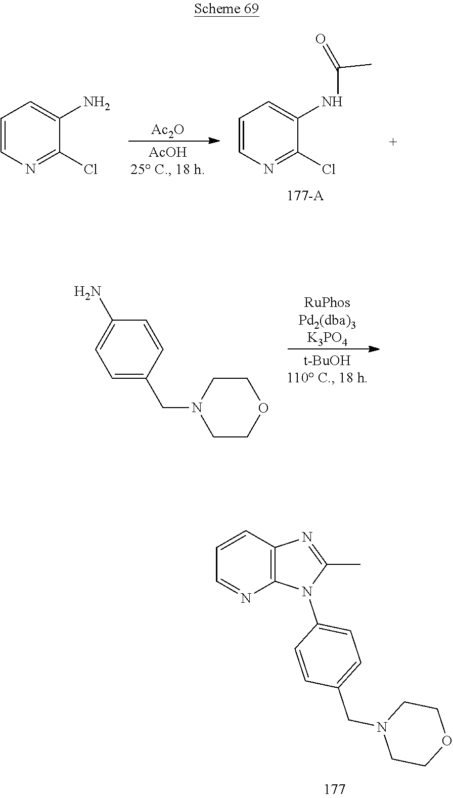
C1=CN=C(Cl)C(N)=C1.[Ac2O].C1=CN=C(Cl)C(NC(=O)C)=C1.C1COCCN1CC1=CC=C(N)C=C1.C1=CC2=C(N=C1)N(C1=CC=C(CN3CCOCC3)C=C1)C(C)=N2
